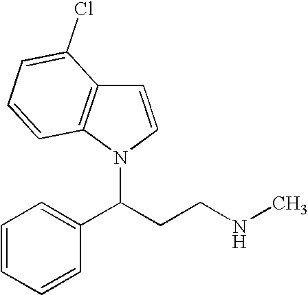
C1=CC=CC(C(CCNC)N2C3=C(C=C2)C(Cl)=CC=C3)=C1
